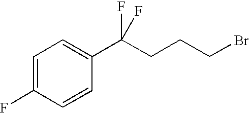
C1=C(F)C=CC(C(CCCBr)(F)F)=C1
